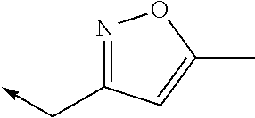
C(->C)C1=NOC(C)=C1
